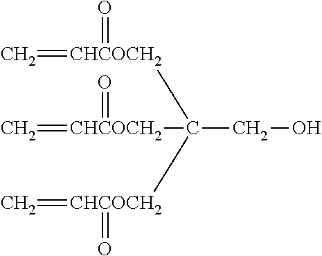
C=[CHCOCH2](=O)C([CHCOCH2](=C)=O)([CHCOCH2](=C)=O)CO
